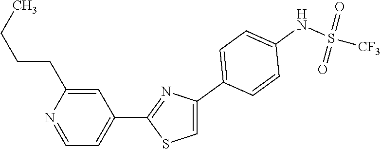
C1=C(C2=CC=C(NS(=O)(=O)[CF3])C=C2)N=C(C2=CC=NC(CCCC)=C2)S1
